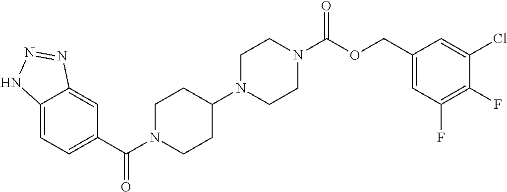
C12=CC=C(C(N3CCC(N4CCN(C(OCC5=CC(F)=C(F)C(Cl)=C5)=O)CC4)CC3)=O)C=C1N=NN2
